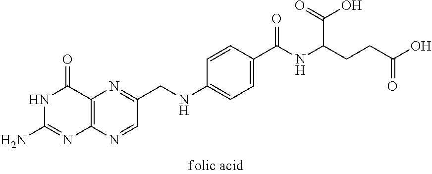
C12=C(N=CC(CNC3=CC=C(C(NC(CCC(O)=O)C(=O)O)=O)C=C3)=N1)N=C(N)NC2=O
